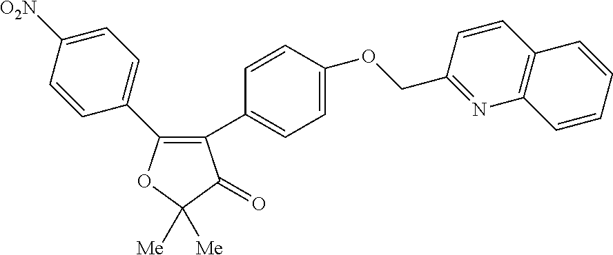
C1=C([O2N])C=CC(C2=C(C3=CC=C(OCC4=NC5=C(C=C4)C=CC=C5)C=C3)C(=O)C([Me])([Me])O2)=C1
